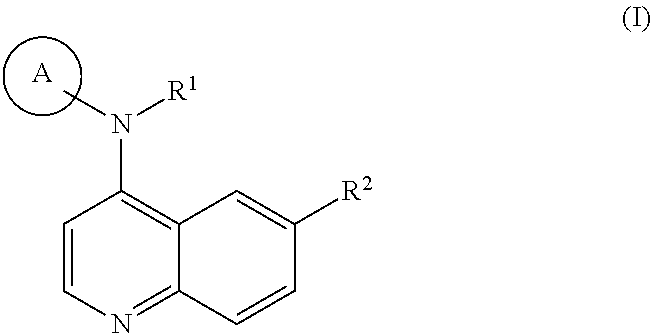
[A].C1=CN=C2C(=C1N([R1])C)C=C([R2])C=C2
